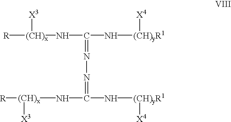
[R][(CH)x]([X3])NC(N[(CH)yR1][X4])=NN=C(N[(CH)x]([R])[X3])N[(CH)yR1][X4]
